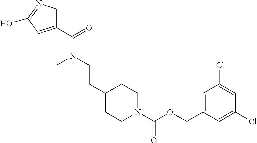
C1(C(N(CCC2CCN(C(OCC3=CC(Cl)=CC(Cl)=C3)=O)CC2)C)=O)=CC(O)=NC1
